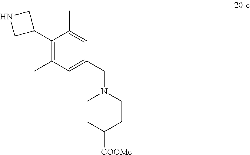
C1(C2CNC2)=C(C)C=C(CN2CCC([COOMe])CC2)C=C1C
